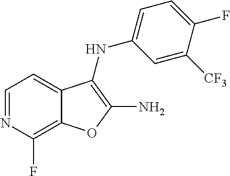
C12=C(F)N=CC=C1C(NC1=CC=C(F)C([CF3])=C1)=C(N)O2
